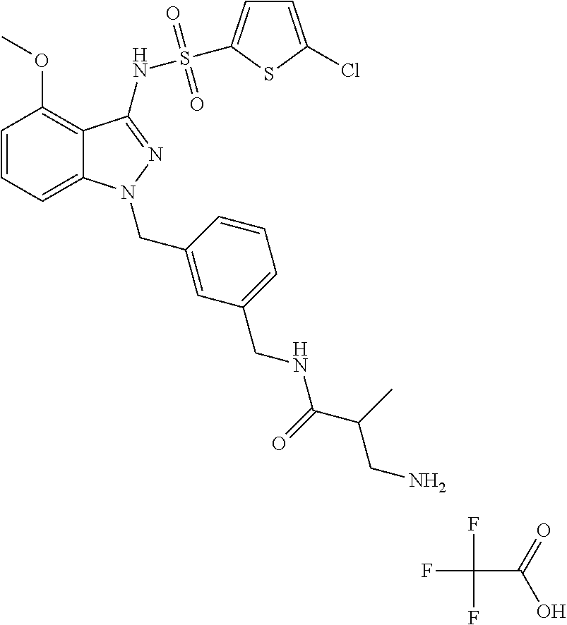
FC(C(=O)O)(F)F.C1=CC=C2C(=C1OC)C(NS(=O)(=O)C1=CC=C(Cl)S1)=NN2CC1=CC(CNC(C(CN)C)=O)=CC=C1
